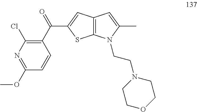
C1(C(=O)C2=CC3=C(S2)N(CCN2CCOCC2)C(C)=C3)=C(Cl)N=C(OC)C=C1
